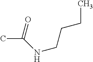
O=C(NCCCC)C
